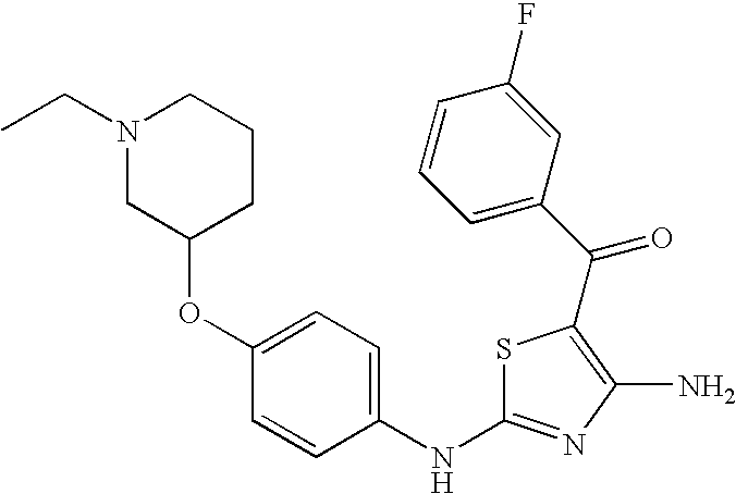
C(C1=C(N)N=C(NC2=CC=C(OC3CCCN(CC)C3)C=C2)S1)(C1=CC=CC(F)=C1)=O
